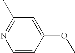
C1=CC(OC)=CC(C)=N1
